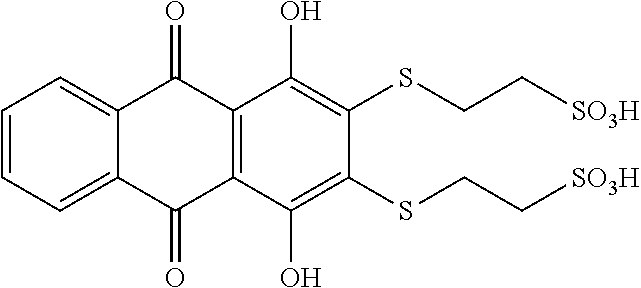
C12=C(C(=O)C3=CC=CC=C3C1=O)C(O)=C(SCC[SO3H])C(SCC[SO3H])=C2O
